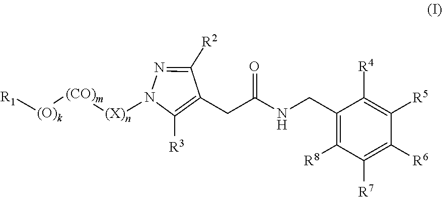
[R1][(O)k][(CO)m][(X)n]N1C([R3])=C(CC(NCC2=C([R8])C([R7])=C([R6])C([R5])=C2[R4])=O)C([R2])=N1
